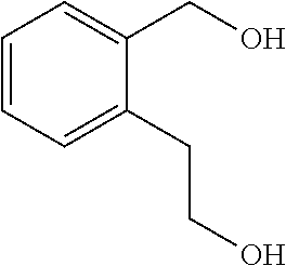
C1=CC=C(CCO)C(CO)=C1
